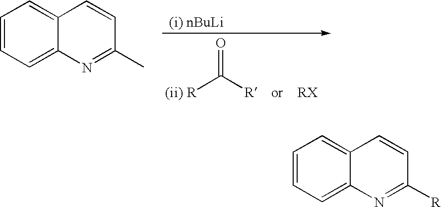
C1=CC=C2C(=C1)C=CC(C)=N2.[R]C([R])=O.C1=CC=C2C(=C1)C=CC([R])=N2
